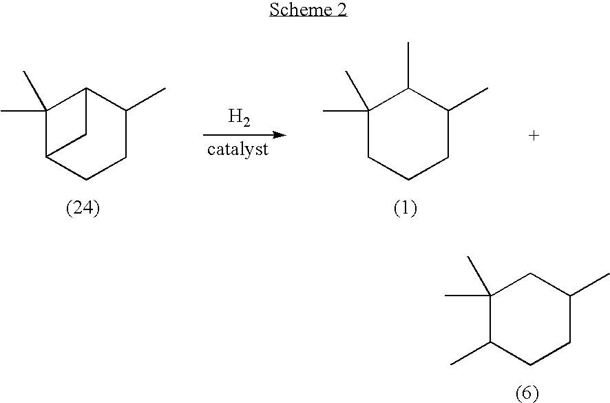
C1(C)(C)C(C)CCC(C)C1.[H2].C1(C)(C)C2CCC(C)C1C2.C1(C)(C)CCCC(C)C1C
